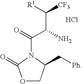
O1CC(C[Ph])N(C(=O)C(C([CF3])[R1])N)C1=O.Cl
